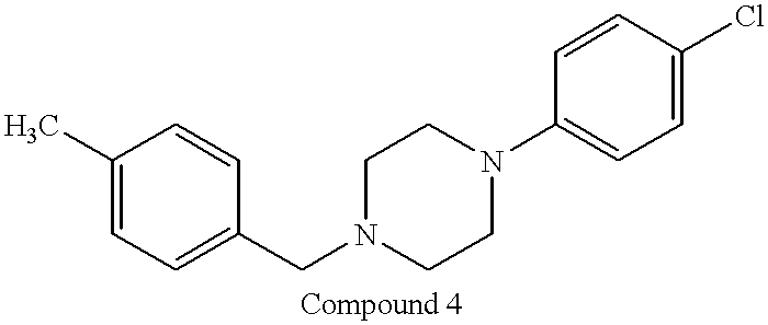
C1=C(C)C=CC(CN2CCN(C3=CC=C(Cl)C=C3)CC2)=C1
